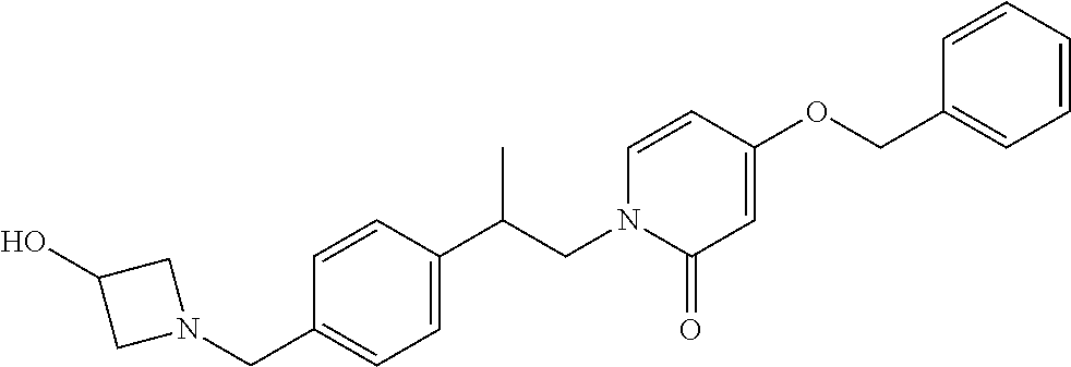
C1=CC(C(CN2C(=O)C=C(OCC3=CC=CC=C3)C=C2)C)=CC=C1CN1CC(O)C1
